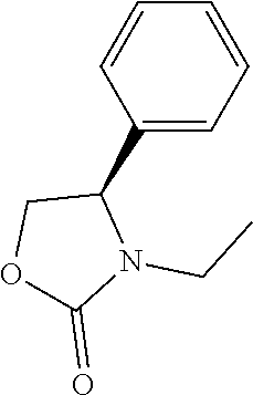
C1=CC(C2COC(=O)N2CC)=CC=C1
